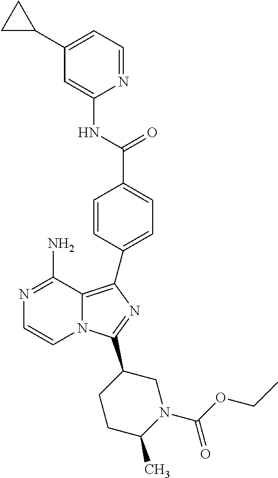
N1=C(N)C2=C(C3=CC=C(C(=O)NC4=CC(C5CC5)=CC=N4)C=C3)N=C(C3CCC(C)N(C(=O)OCC)C3)N2C=C1
